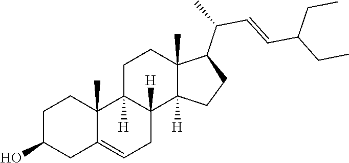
C1C2=CCC3([H])C([H])(C2(C)CCC1O)CCC1(C)C(C(C=CC(CC)CC)C)CCC13[H]
